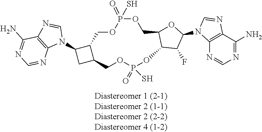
C12=C(C(N)=NC=N1)N=CN2C1OC2C(C1F)OP(=O)(S)OCC1C(COP(=O)(S)OC2)C(N2C=NC3=C2N=CN=C3N)C1
